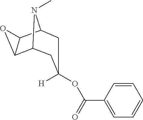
C12C3C(C(N1C)CC([H])(OC(C1=CC=CC=C1)=O)C2)O3
